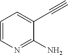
C1=CN=C(N)C(C#C)=C1
